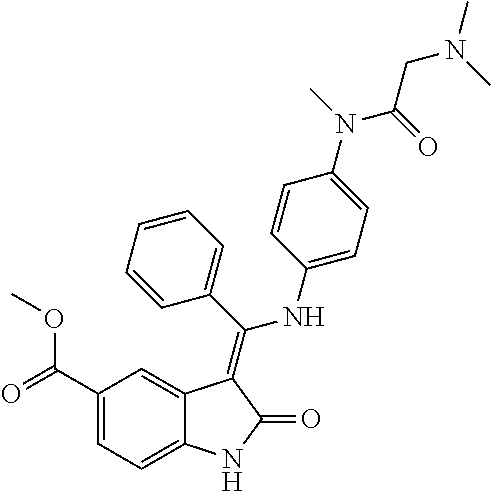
C1(C(=O)OC)=CC=C2C(=C1)C(=C(C1=CC=CC=C1)NC1=CC=C(N(C)C(=O)CN(C)C)C=C1)C(=O)N2
